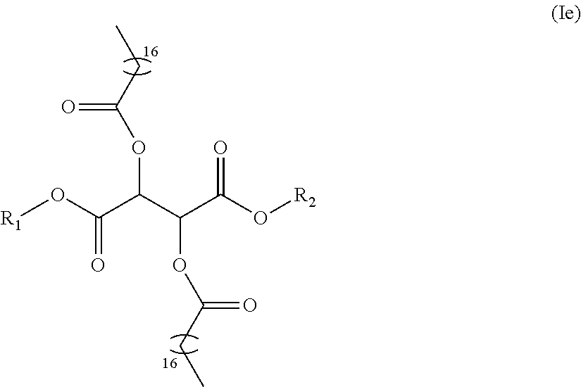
[R1]OC(C(C(C(O[R2])=O)OC(CC)=O)OC(CC)=O)=O
